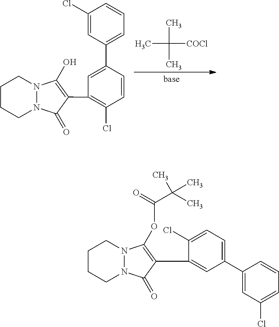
C1CCN2N(C1)C(O)=C(C1=C(Cl)C=CC(C3=CC=CC(Cl)=C3)=C1)C2=O.CC([COCl])(C)C.C1CCN2N(C1)C(OC(C(C)(C)C)=O)=C(C1=CC(C3=CC(Cl)=CC=C3)=CC=C1Cl)C2=O
